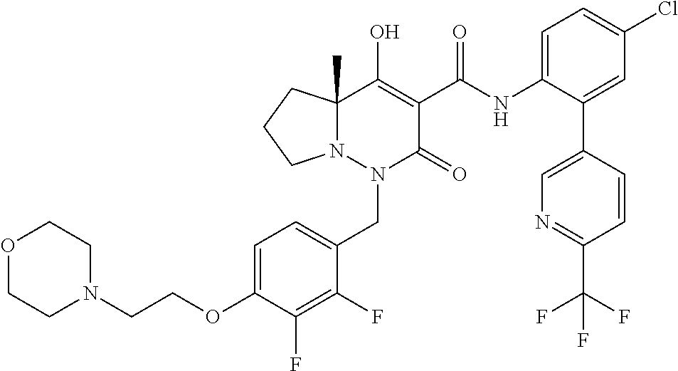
C1=C(OCCN2CCOCC2)C(F)=C(F)C(CN2C(=O)C(C(=O)NC3=CC=C(Cl)C=C3C3=CN=C(C(F)(F)F)C=C3)=C(O)C3(C)N2CCC3)=C1
